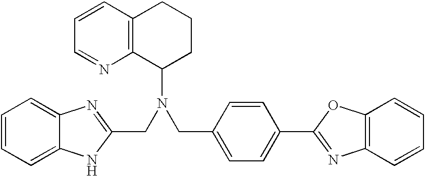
N(C1CCCC2=C1N=CC=C2)(CC1=NC2=CC=CC=C2N1)CC1=CC=C(C2=NC3=C(C=CC=C3)O2)C=C1
